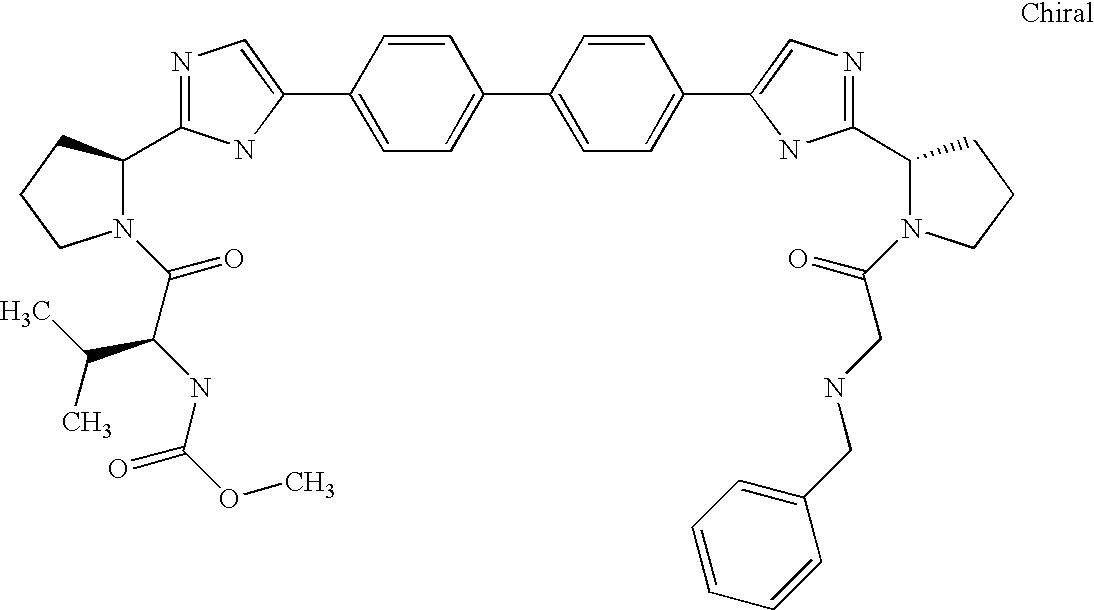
C1=C(C2=CN=C(C3N(C(C(NC(OC)=O)C(C)C)=O)CCC3)N2)C=CC(C2=CC=C(C3=CN=C(C4N(C(=O)CNCC5=CC=CC=C5)CCC4)N3)C=C2)=C1
